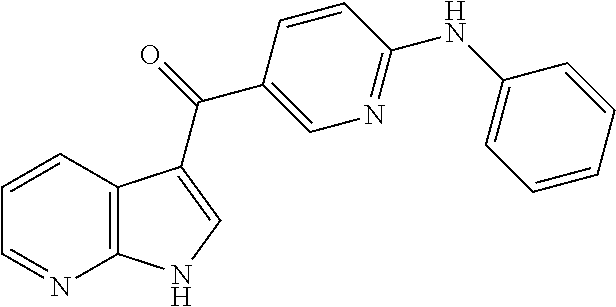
C12=C(C=CC=N1)C(C(=O)C1=CN=C(NC3=CC=CC=C3)C=C1)=CN2
